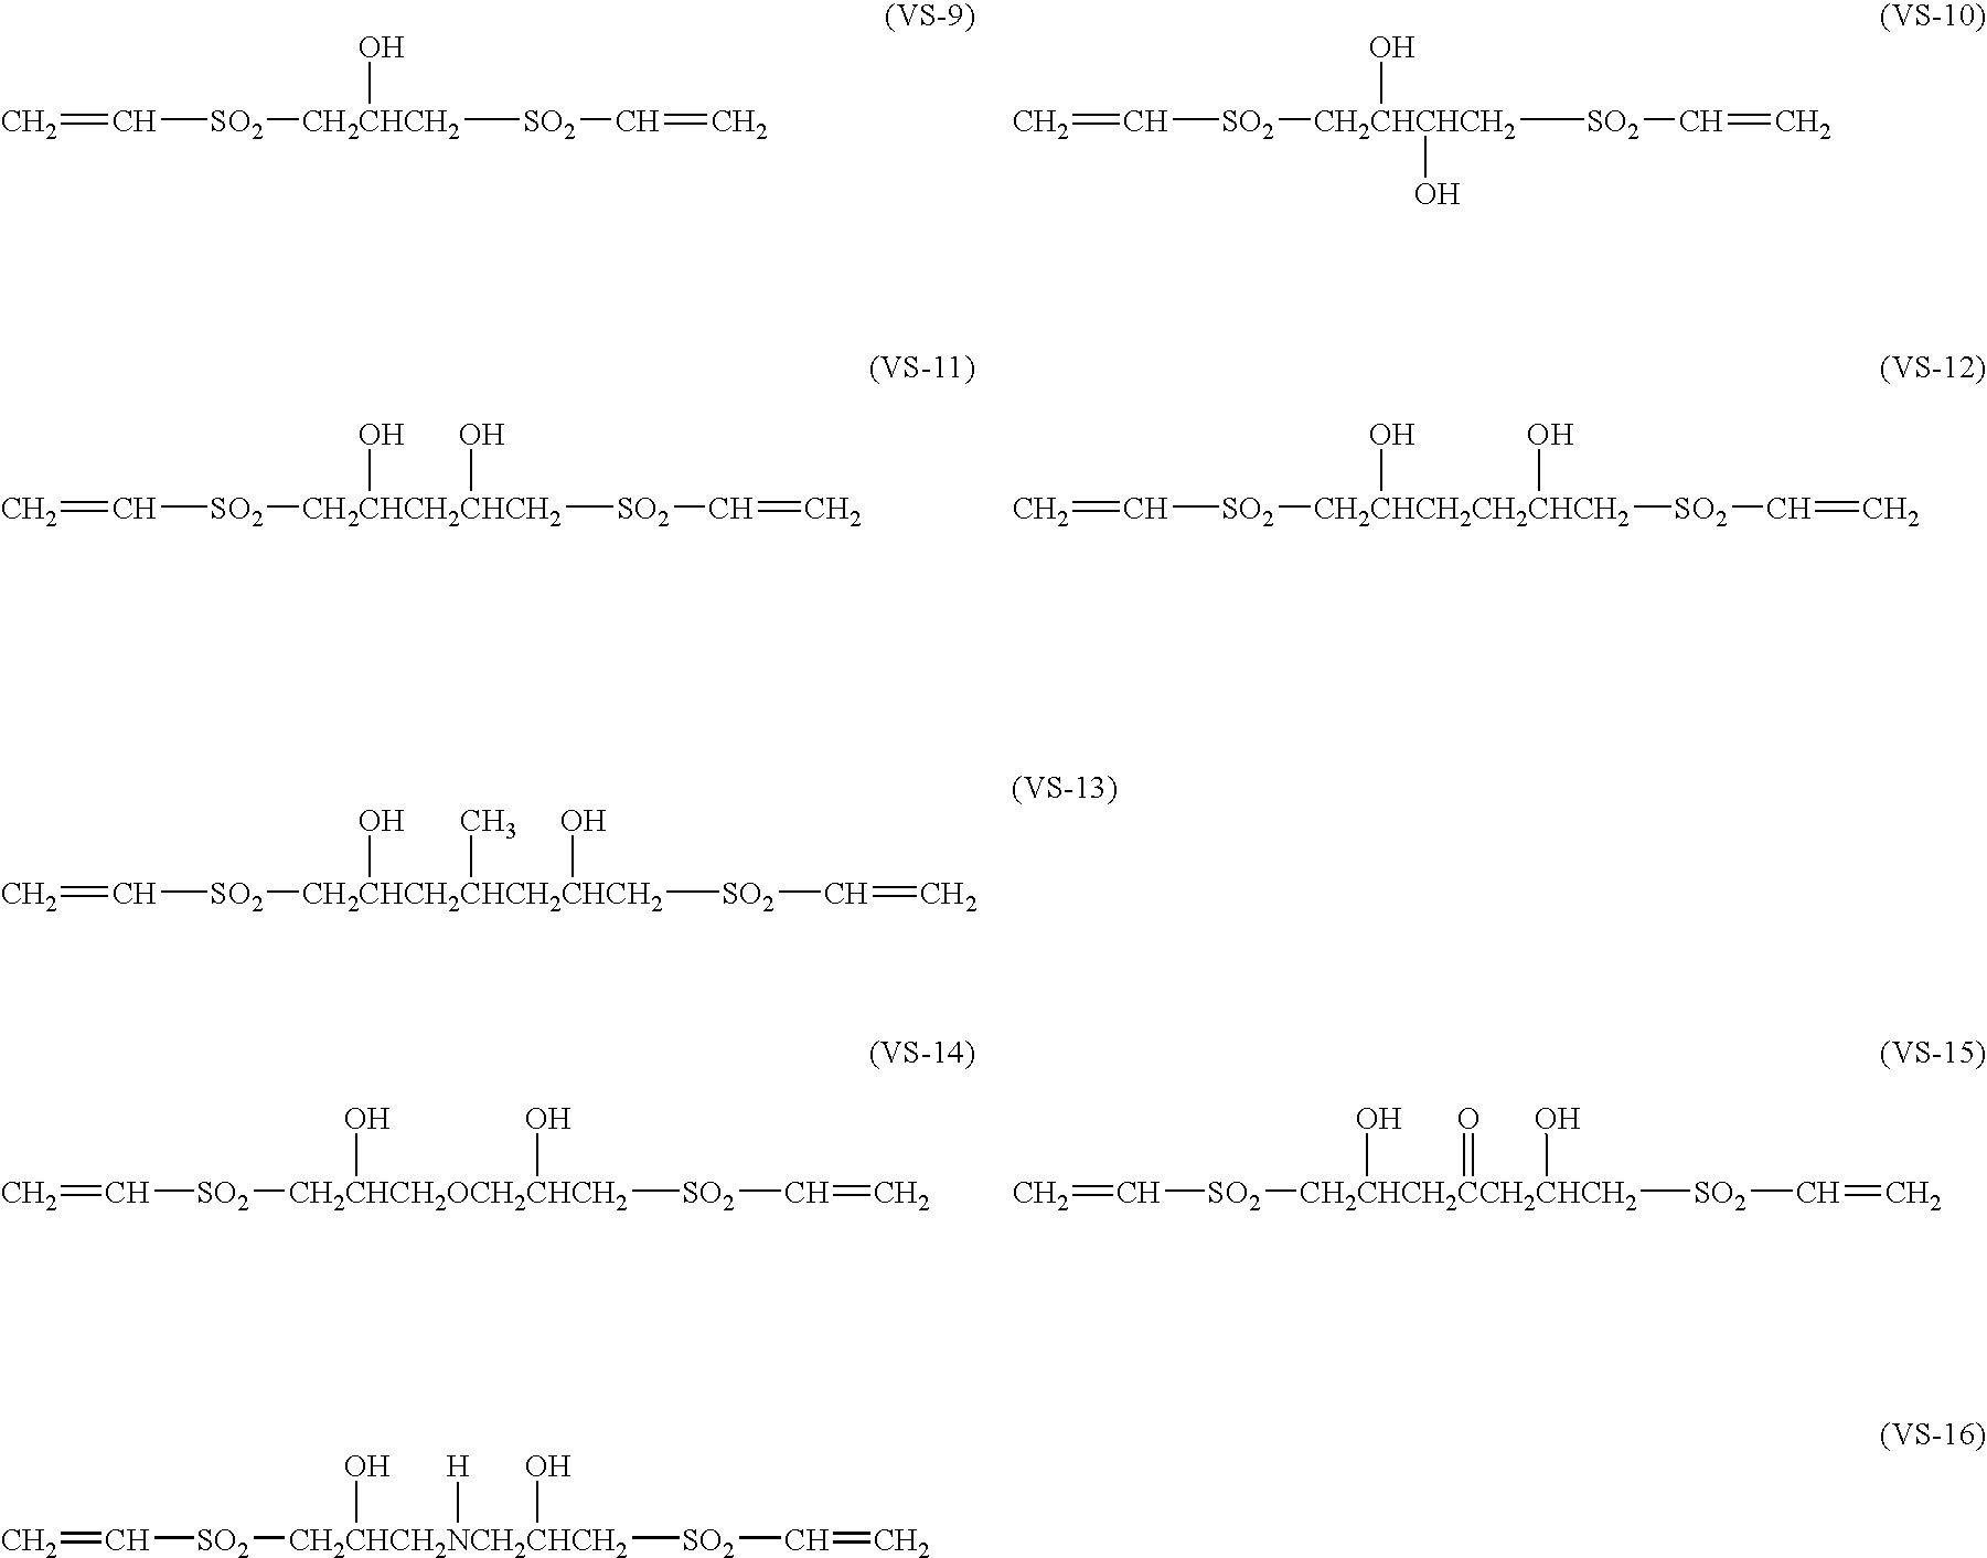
C=C[SO2][CH2CHCH2CHCH2CHCH2]([SO2]C=C)(O)(O)C.C=C[SO2][CH2CHCH2CHCH2]([SO2]C=C)(O)O.C=C[SO2][CH2CHCH2CH2CHCH2]([SO2]C=C)(O)O.C=C[SO2][CH2CHCH2]([SO2]C=C)O.C=C[SO2][CH2CHCHCH2]([SO2]C=C)(O)O.C=C[SO2][CH2CHCH2OCH2CHCH2]([SO2]C=C)(O)O.C=C[SO2][CH2CHCH2CCH2CHCH2]([SO2]C=C)(O)(O)=O.C=C[SO2][CH2CHCH2NCH2CHCH2]([SO2]C=C)(O)(O)[H]
